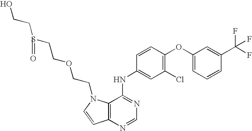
S(CCOCCN1C2=C(N=CN=C2NC2=CC(Cl)=C(OC3=CC=CC(C(F)(F)F)=C3)C=C2)C=C1)(CCO)=O
